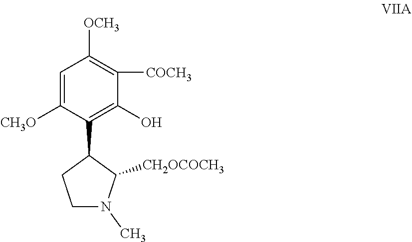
C1=C([CH3O])C(C2C([CH2OCOCH3])N(C)CC2)=C(O)C([COCH3])=C1[OCH3]
